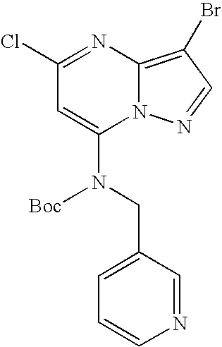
C1(Cl)=NC2=C(Br)C=NN2C(N([Boc])CC2=CC=CN=C2)=C1
